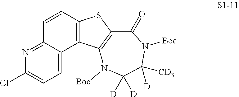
C1=C2C(=NC(Cl)=C1)C=CC1=C2C2=C(S1)C(=O)N([Boc])C([CD3])([D])C([D])([D])N2[Boc]
